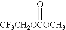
[CF3CH2OCOCH3]=O
